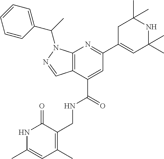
C12=C(C(C(=O)NCC3=C(C)C=C(C)NC3=O)=CC(C3=CC(C)(C)NC(C)(C)C3)=N1)C=NN2C(C)C1=CC=CC=C1
